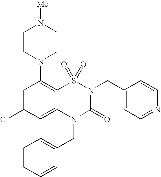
C1=C(Cl)C=C2C(=C1N1CCN([Me])CC1)S(=O)(=O)N(CC1=CC=NC=C1)C(=O)N2CC1=CC=CC=C1
